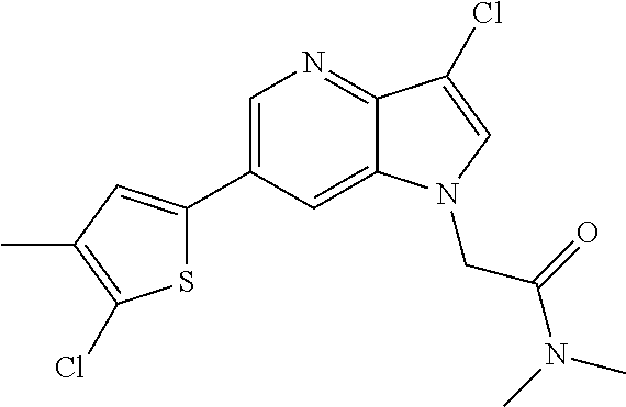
C1=C(C2=CC(C)=C(Cl)S2)C=C2C(=N1)C(Cl)=CN2CC(N(C)C)=O
